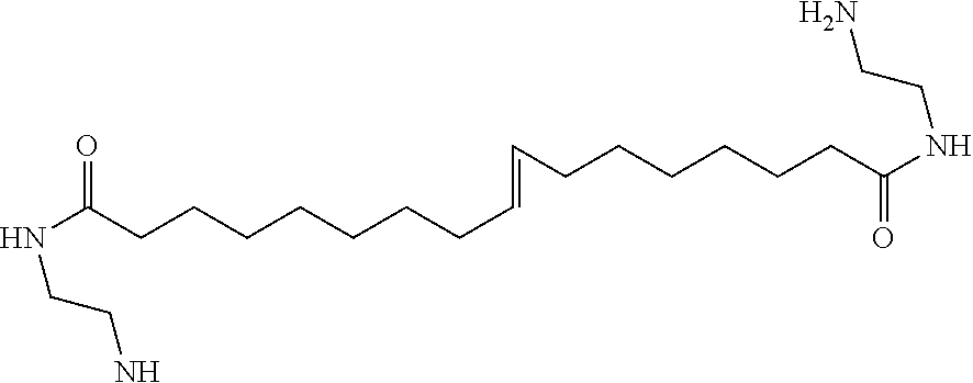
N(C(CCCCCCCC=CCCCCCCC(NCCN)=O)=O)CCN
